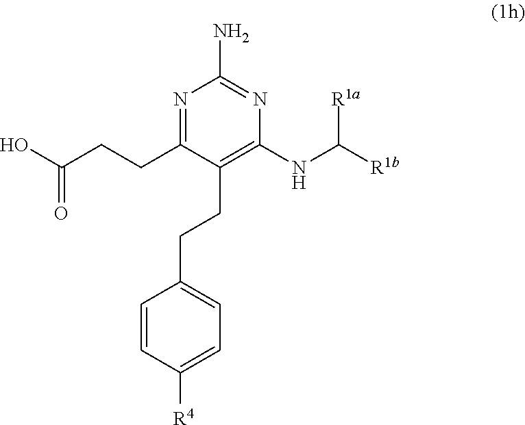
[R1a]C(NC1=C(CCC2=CC=C([R4])C=C2)C(CCC(O)=O)=NC(N)=N1)[R1b]
